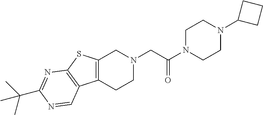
C1N(C(CN2CC3=C(CC2)C2=C(S3)N=C(C(C)(C)C)N=C2)=O)CCN(C2CCC2)C1
